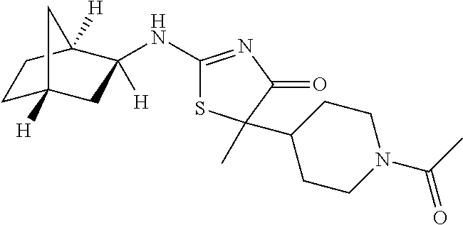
C1(NC2([H])CC3([H])CCC2([H])C3)=NC(=O)C(C)(C2CCN(C(C)=O)CC2)S1
